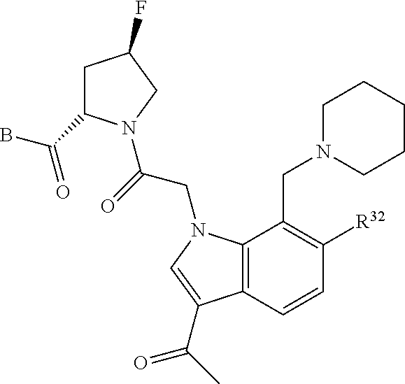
C1C(C(B)=O)N(C(=O)CN2C3=C(C=CC([R32])=C3CN3CCCCC3)C(C(=O)C)=C2)CC1F
